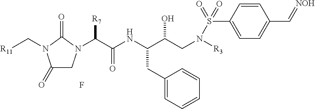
C1(CC(NC(C([R7])N2CC(=O)N(C[R11])C2=O)=O)C(CN([R3])S(C2=CC=C(C=[NOH])C=C2)(=O)=O)O)=CC=CC=C1.F
